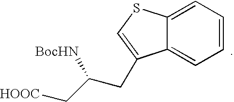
C1=CC=C2C(=C1)C(CC(C[HOOC])[BocHN])=CS2
